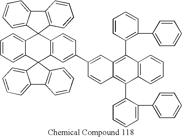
C12=CC=CC=C1C1(C3=C(C=CC(C4=CC5=C(C6=C(C7=CC=CC=C7)C=CC=C6)C6=C(C(C7=CC=CC=C7C7=CC=CC=C7)=C5C=C4)C=CC=C6)=C3)C23C2=CC=CC=C2C2=C3C=CC=C2)C2=C(C3=CC=CC=C31)C=CC=C2
